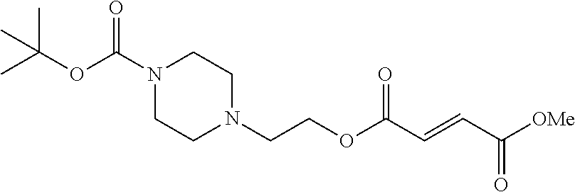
[OMe]C(C=CC(OCCN1CCN(C(OC(C)(C)C)=O)CC1)=O)=O
